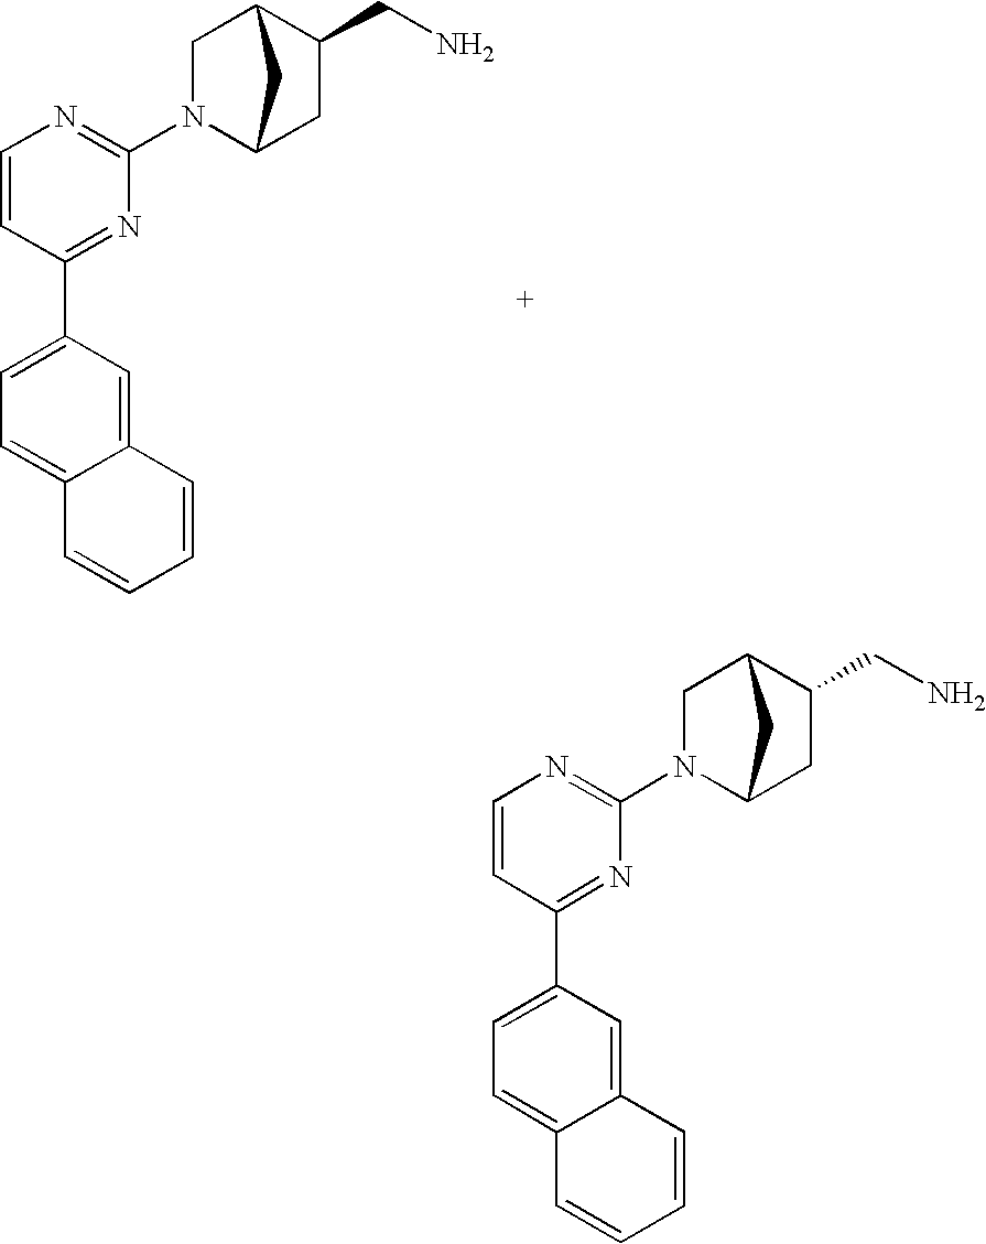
C12=CC(C3=NC(N4C5CC(CN)C(C4)C5)=NC=C3)=CC=C1C=CC=C2.C12=CC(C3=NC(N4C5CC(CN)C(C4)C5)=NC=C3)=CC=C1C=CC=C2
